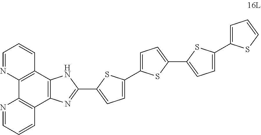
N1=CC=CC2=C1C1=C(C3=C2N=C(C2=CC=C(C4=CC=C(C5=CC=C(C6=CC=CS6)S5)S4)S2)N3)C=CC=N1
